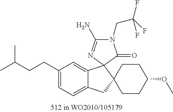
C1(CCC(C)C)=CC=C2C(=C1)C1(C3(C2)CCC(OC)CC3)N=C(N)N(CC(F)(F)F)C1=O
